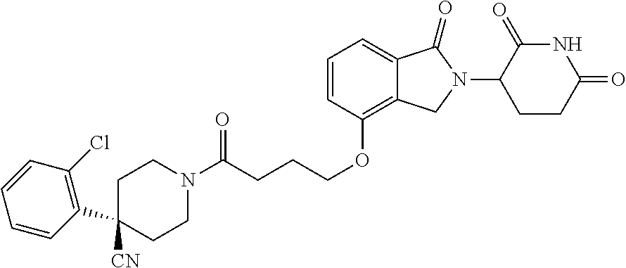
C1=CC(OCCCC(N2CCC(C3=C(Cl)C=CC=C3)([CN])CC2)=O)=C2C(=C1)C(=O)N(C1CCC(=O)NC1=O)C2
